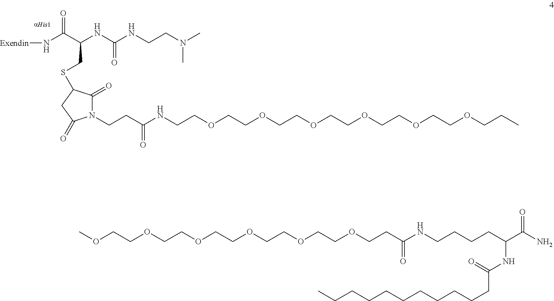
O=C(C(CSC1C(=O)N(CCC(NCCOCCOCCOCCOCCOCCOCCC)=O)C(=O)C1)NC(=O)NCCN(C)C)N[Exendin].O(CCOCCOCCOCCOCCOCCC(NCCCCC(C(N)=O)NC(=O)CCCCCCCCCCC)=O)C
